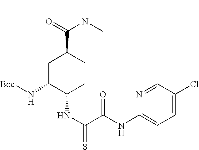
C1C(N[Boc])C(NC(=S)C(NC2=CC=C(Cl)C=N2)=O)CCC1C(=O)N(C)C
